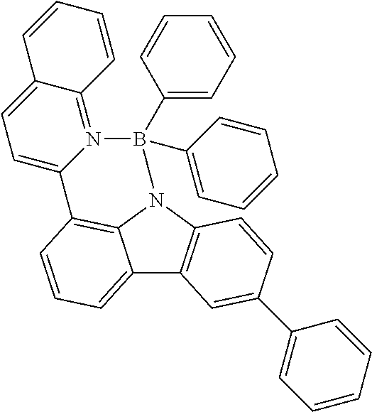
C12=CC=CC3=C1N(C1=C2C=C(C2=CC=CC=C2)C=C1)B(C1=CC=CC=C1)(C1=CC=CC=C1)N1=C2C(=CC=C31)C=CC=C2
